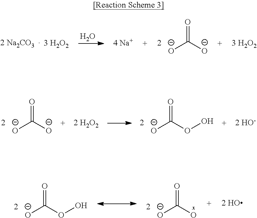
O.O=C([O-])[O-].[ ].O=C([O-])[O-].O=C(OO)[O-].O=C(OO)[O-].O=C(O)[O-]
